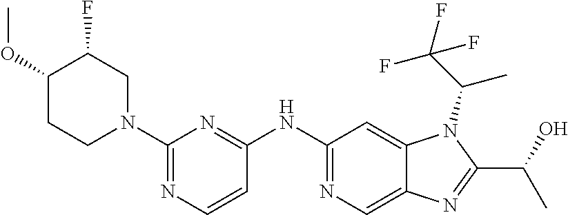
C1(NC2=NC=C3C(=C2)N(C(C)C(F)(F)F)C(C(C)O)=N3)=NC(N2CC(F)C(OC)CC2)=NC=C1
